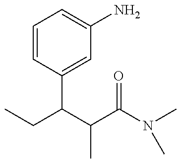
CCC(C(C(N(C)C)=O)C)C1=CC(N)=CC=C1
